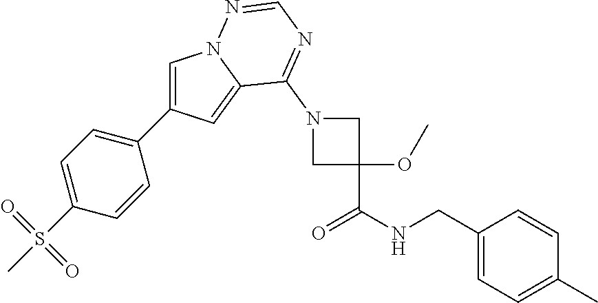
C1=C(C2=CC=C(S(C)(=O)=O)C=C2)C=C2N1N=CN=C2N1CC(OC)(C(NCC2=CC=C(C)C=C2)=O)C1
